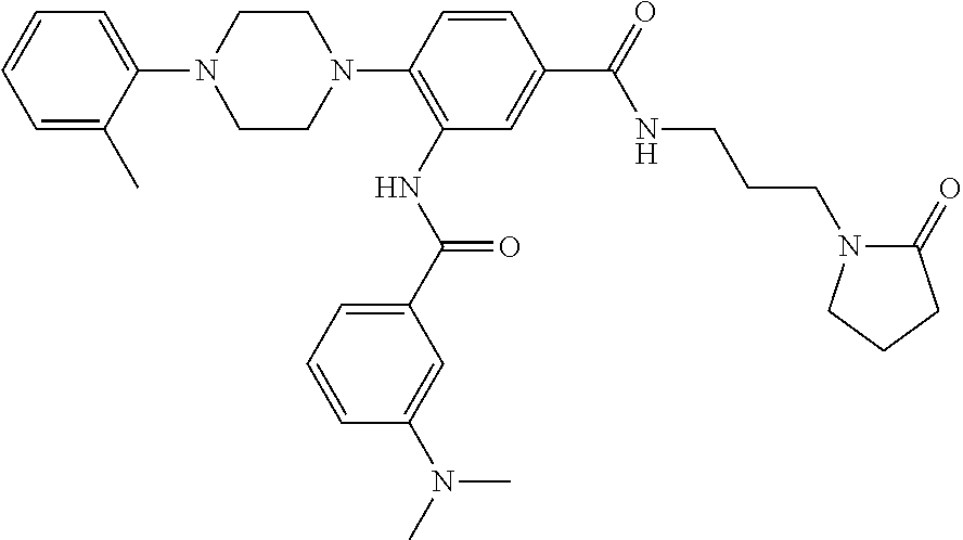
C1=C(C)C(N2CCN(C3=C(NC(C4=CC=CC(N(C)C)=C4)=O)C=C(C(NCCCN4C(=O)CCC4)=O)C=C3)CC2)=CC=C1
